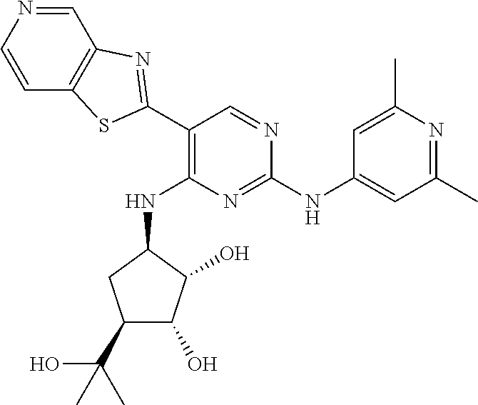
C1=NC=CC2=C1N=C(C1=C(NC3C(O)C(O)C(C(O)(C)C)C3)N=C(NC3=CC(C)=NC(C)=C3)N=C1)S2
